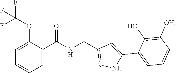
C1=CC=C(C(=O)NCC2=NNC(C3=CC=CC([OH])=C3O)=C2)C(OC(F)(F)F)=C1
